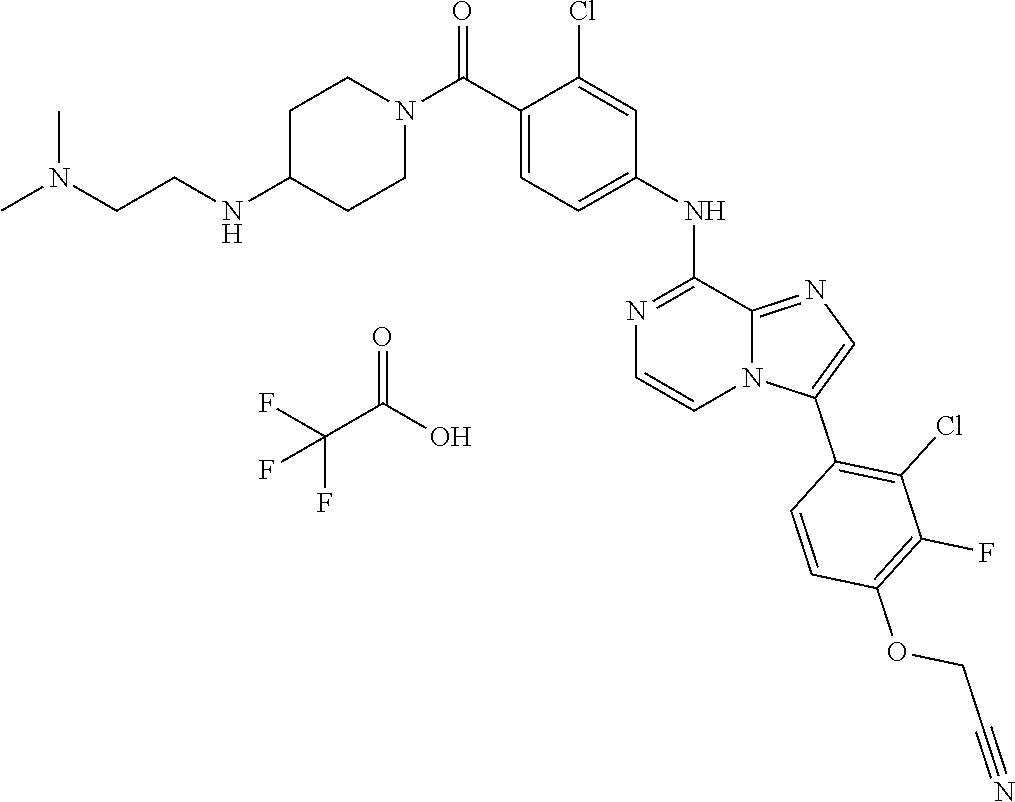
O=C(O)C(F)(F)F.C12=NC=C(C3=C(Cl)C(F)=C(OCC#N)C=C3)N1C=CN=C2NC1=CC=C(C(N2CCC(NCCN(C)C)CC2)=O)C(Cl)=C1
